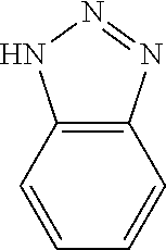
C1=CC2=C(C=C1)N=NN2
